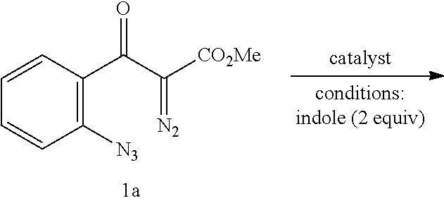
C1([N3])=C(C(C([CO2Me])=[N2])=O)C=CC=C1
